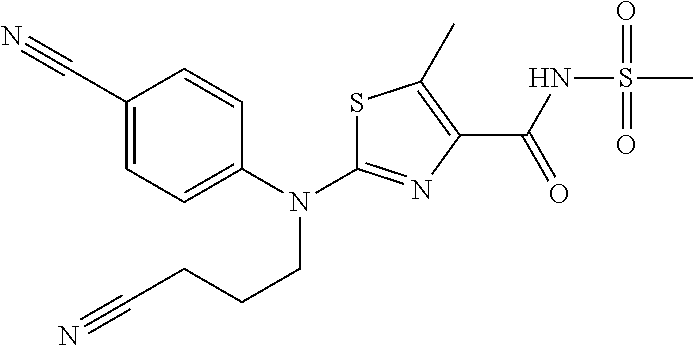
S1C(N(C2=CC=C(C#N)C=C2)CCCC#N)=NC(C(NS(C)(=O)=O)=O)=C1C
